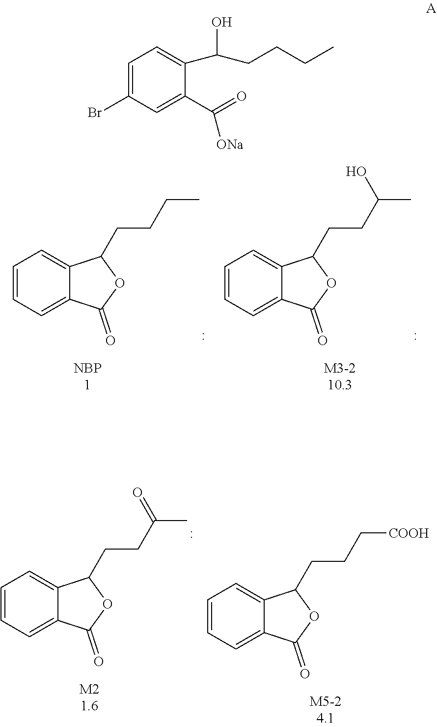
C1=CC=C2C(=C1)C(CCCC)OC2=O.C1=CC=C2C(=C1)C(CCC(C)O)OC2=O.C1=CC=C2C(=C1)C(CCC(C)=O)OC2=O.C1=CC=C2C(=C1)C(CCC[COOH])OC2=O.C1=C(Br)C=C(C(=O)[ONa])C(C(O)CCCC)=C1
